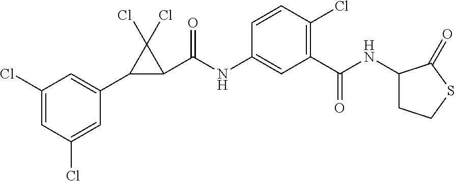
C1=C(Cl)C=C(Cl)C=C1C1C(C(NC2=CC(C(NC3CCSC3=O)=O)=C(Cl)C=C2)=O)C1(Cl)Cl
